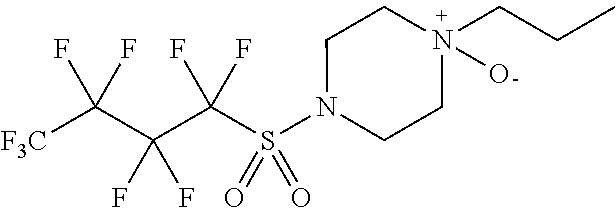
C(C(C(S(N1CCN(O)(CCC)CC1)(=O)=O)(F)F)(F)F)([F3C])(F)F
